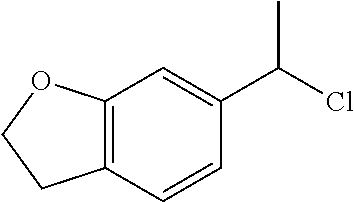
C12=C(C=CC(C(Cl)C)=C1)CCO2
